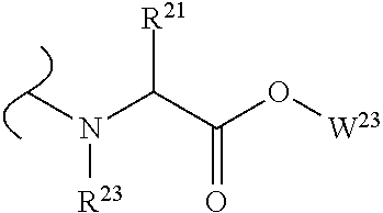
C(C(O[W23])=O)(N(C)[R23])[R21]
